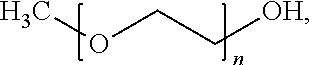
O(CC[OH])C
